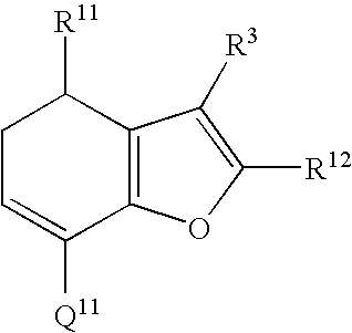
C1C=C([Q11])C2=C(C1[R11])C([R3])=C([R12])O2
